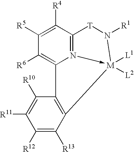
N12->[M]3([L1])([L2])C4=C(C1=C([R6])C([R5])=C([R4])C=2[T]N3[R1])C([R10])=C([R11])C([R12])=C4[R13]
